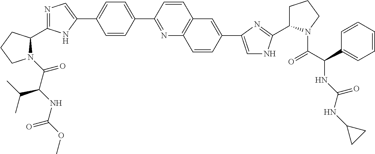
N1(C(C(NC(OC)=O)C(C)C)=O)C(C2=NC=C(C3=CC=C(C4=NC5=C(C=C4)C=C(C4=CNC(C6CCCN6C(C(NC(=O)NC6CC6)C6=CC=CC=C6)=O)=N4)C=C5)C=C3)N2)CCC1
